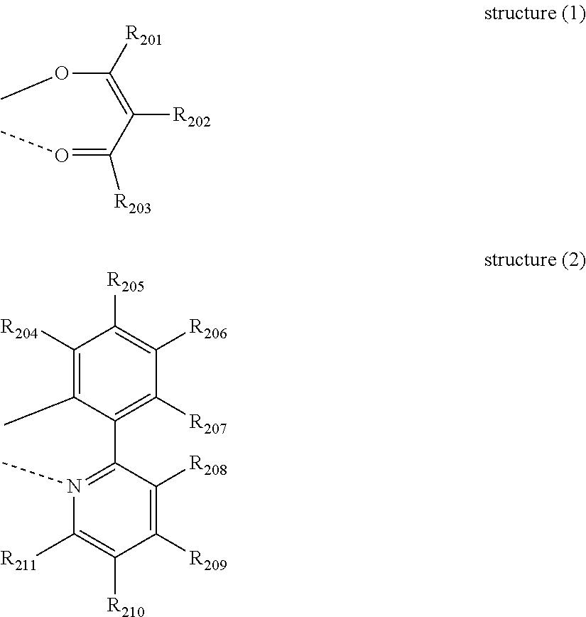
C1([R204])=C(C)C(C2=N(C)C([R211])=C([R210])C([R209])=C2[R208])=C([R207])C([R206])=C1[R205].O(=C(C(=C(OC)[R201])[R202])[R203])C
